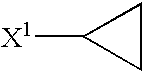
C1CC1[X1]
